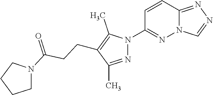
C12=NN=CN1N=C(N1N=C(C)C(CCC(N3CCCC3)=O)=C1C)C=C2
